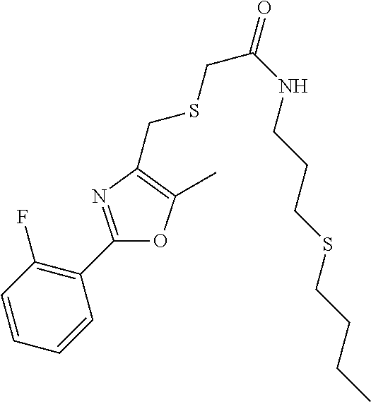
C1=CC=CC(C2=NC(CSCC(=O)NCCCSCCCC)=C(C)O2)=C1F
